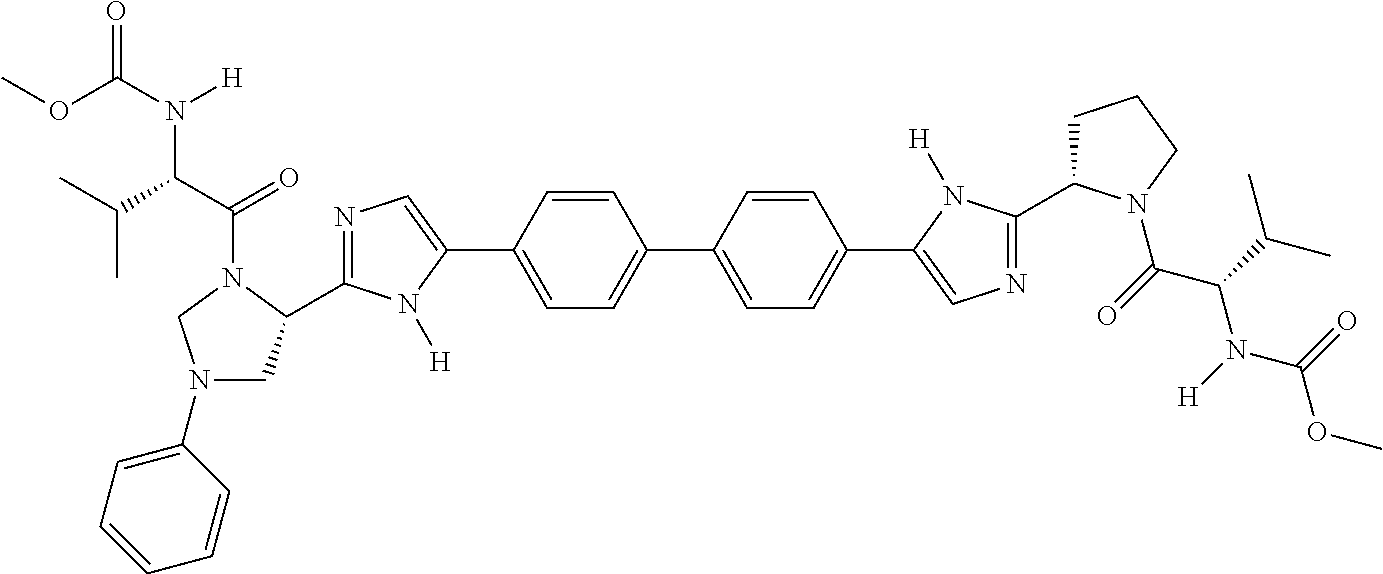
N1=C(C2CN(C3=CC=CC=C3)CN2C(C(C(C)C)N(C(OC)=O)[H])=O)N([H])C(C2=CC=C(C3=CC=C(C4=CN=C(C5CCCN5C(=O)C(C(C)C)N(C(OC)=O)[H])N4[H])C=C3)C=C2)=C1
